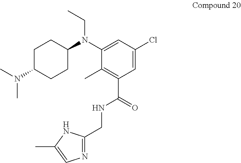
C1C(N(C)C)CCC(N(C2=CC(Cl)=CC(C(=O)NCC3=NC=C(C)N3)=C2C)CC)C1
